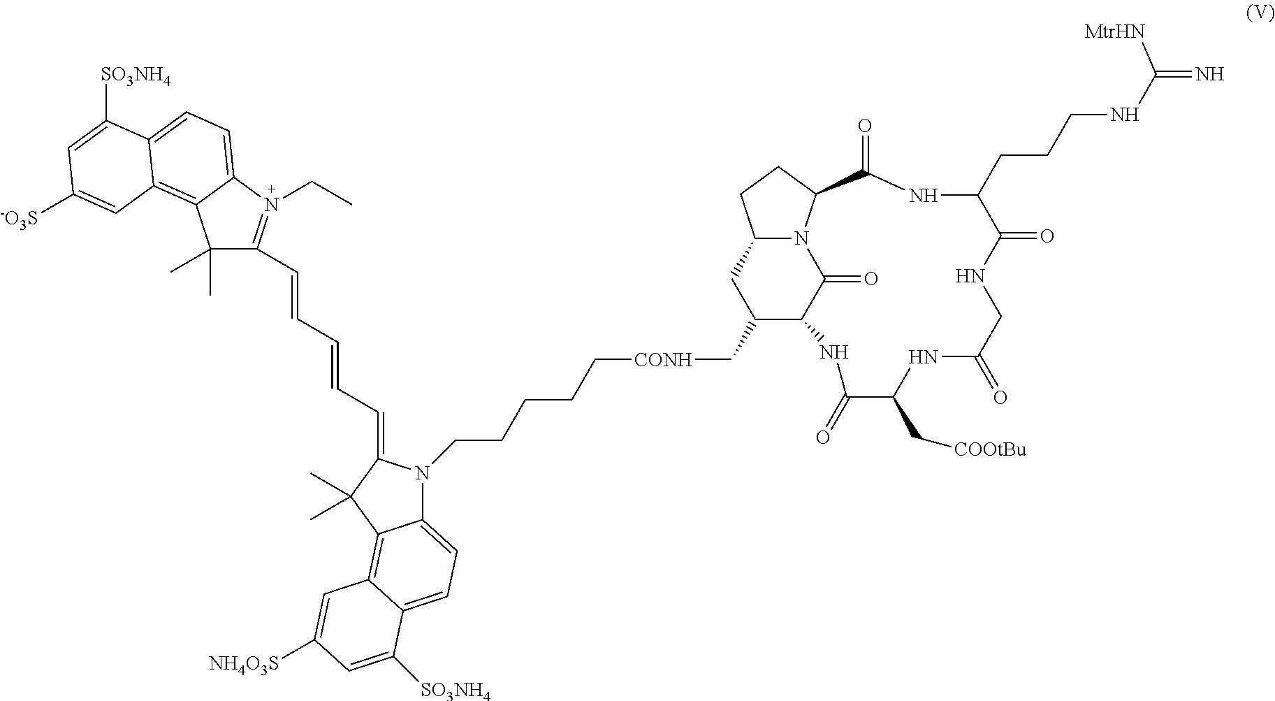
C1(C)(C)C(C=CC=CC=C2N(CCCCC[CONH]CC3C4C(=O)N5C(C3)CCC5C(=O)NC(CCCNC(=N)[MtrHN])C(=O)NCC(=O)NC(C[COOtBu])C(=O)N4)C3=CC=C4C(=C3C2(C)C)C=C([NH4O3S])C=C4[SO3NH4])=N(CC)C2=CC=C3C(=C12)C=C([-O3S])C=C3[SO3NH4]
